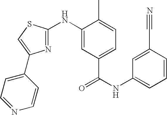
C1=C(C#N)C=CC=C1NC(=O)C1=CC=C(C)C(NC2=NC(C3=CC=NC=C3)=CS2)=C1
